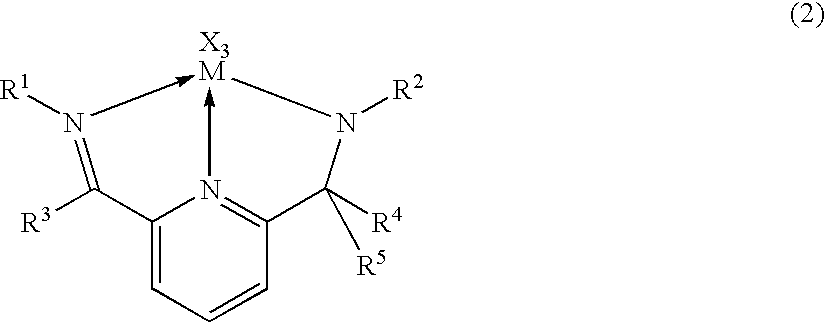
C12=CC=CC3=N1->[X3M](-N([R1])=C2[R3])N([R2])C3([R4])[R5]
